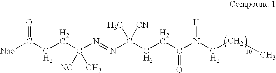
[Nao]C(CCC(N=NC(CCC(N(CCC)[H])=O)(C)[CN])([NC])C)=O
